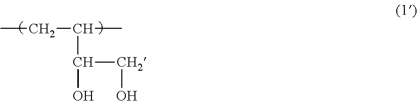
CCC(C)C(CO)O
